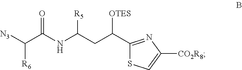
[N3]C(C(NC(CC([OTES])C1=NC([CO2R8])=CS1)[R5])=O)[R6]
